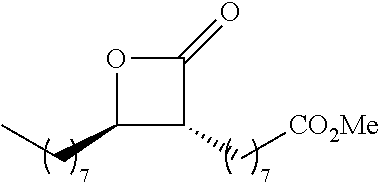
C1(=O)OC(CC)C1C[CO2Me]
